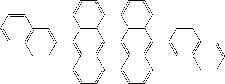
C12=C(C(C3=CC4=C(C=C3)C=CC=C4)=C3C(=C1C1=C4C(=C(C5=CC6=C(C=C5)C=CC=C6)C5=C1C=CC=C5)C=CC=C4)C=CC=C3)C=CC=C2
